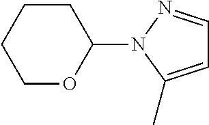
C1=C(C)N(C2CCCCO2)N=C1
